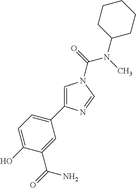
C1=C(C2=CC=C(O)C(C(=O)N)=C2)N=CN1C(=O)N(C)C1CCCCC1
